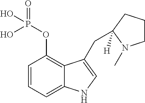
C1=CC=C2C(=C1OP(=O)(O)O)C(CC1([H])CCCN1C)=CN2
